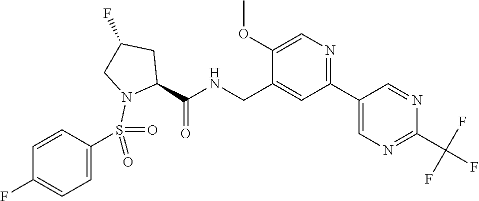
C(C1=CC(C2=CN=C(C(F)(F)F)N=C2)=NC=C1OC)NC(C1CC(F)CN1S(=O)(=O)C1=CC=C(F)C=C1)=O
